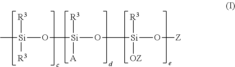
C[Si]([R3])([R3])O[Si]([R3])(O[Si]([R3])([OZ])O[Z])[A]
